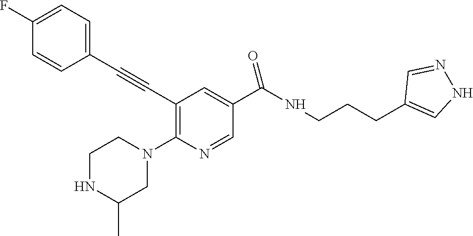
C1(C#CC2=C(N3CCNC(C)C3)N=CC(C(NCCCC3=CNN=C3)=O)=C2)=CC=C(F)C=C1
